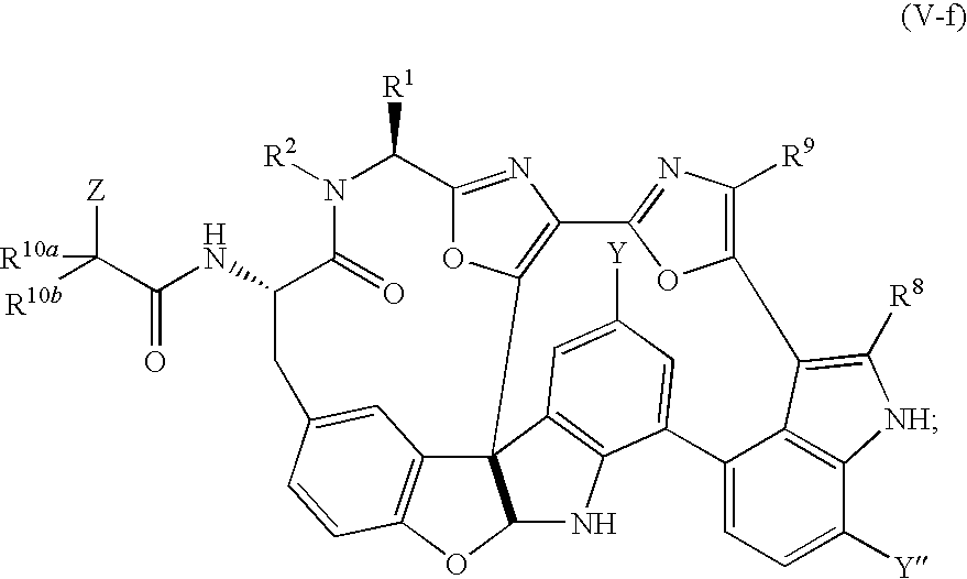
C123C4=C5OC1NC1=C2C=C([Y])C=C1C1=CC=C([Y])C2=C1C(=C([R8])[NH]2)C1=C([R9])N=C(C2=C3OC(=N2)C([R1])N([R2])C(=O)C(NC(C([R10b])([Z])[R10a])=O)CC(=C4)C=C5)O1
